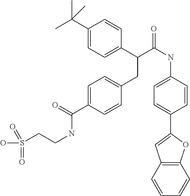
C1(C(C)(C)C)=CC=C(C(C(NC2=CC=C(C3=CC4=C(O3)C=CC=C4)C=C2)=O)CC2=CC=C(C(=O)NCCS(O)(=O)=O)C=C2)C=C1
